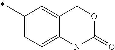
CC1=CC=C2C(=C1)COC(=O)N2
